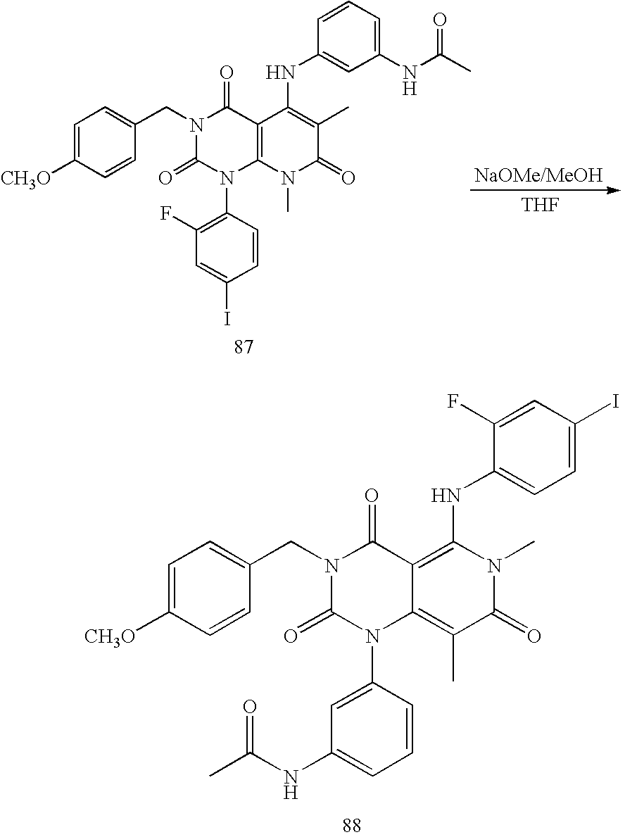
C1=CC(N2C(=O)N(CC3=CC=C([CH3O])C=C3)C(=O)C3=C(NC4=CC=C(I)C=C4F)N(C)C(=O)C(C)=C23)=CC(NC(C)=O)=C1.C1=CC(N2C(=O)N(CC3=CC=C([CH3O])C=C3)C(=O)C3=C2N(C)C(=O)C(C)=C3NC2=CC(NC(C)=O)=CC=C2)=C(F)C=C1I.[THF]
